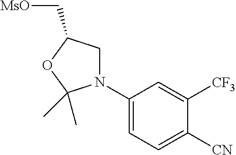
N1(C2=CC=C([CN])C([CF3])=C2)CC(C[MsO])OC1(C)C
